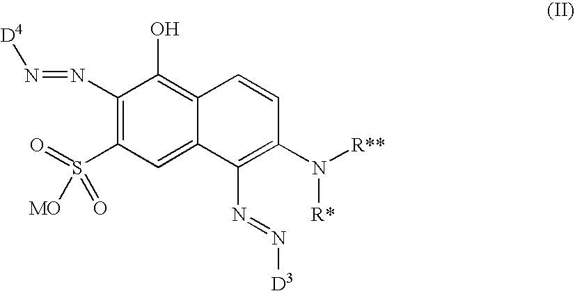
C1(N=N[D4])=C(S(=O)(=O)[MO])C=C2C(=C1O)C=CC(N([R**])[R*])=C2N=N[D3]
